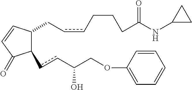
C1(ccC(COC2=CC=CC=C2)O)C(CccCCCC(NC2CC2)=O)C=CC1=O
